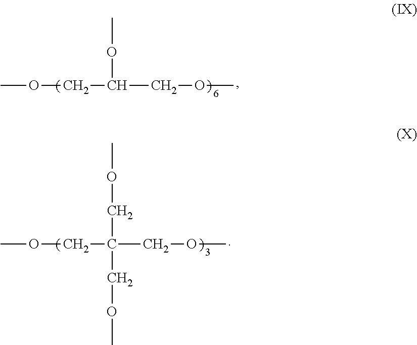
COCC(COC)OC.COCC(COC)(COC)COC
